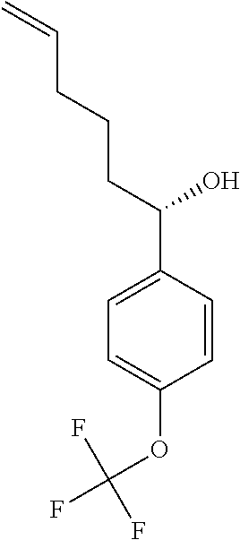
C1=CC(C(CCCC=C)O)=CC=C1OC(F)(F)F
